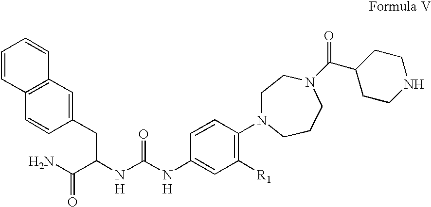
C(C(N)=O)(NC(NC1=CC([R1])=C(N2CCN(C(C3CCNCC3)=O)CCC2)C=C1)=O)CC1=CC2=C(C=C1)C=CC=C2.[H].[H]
